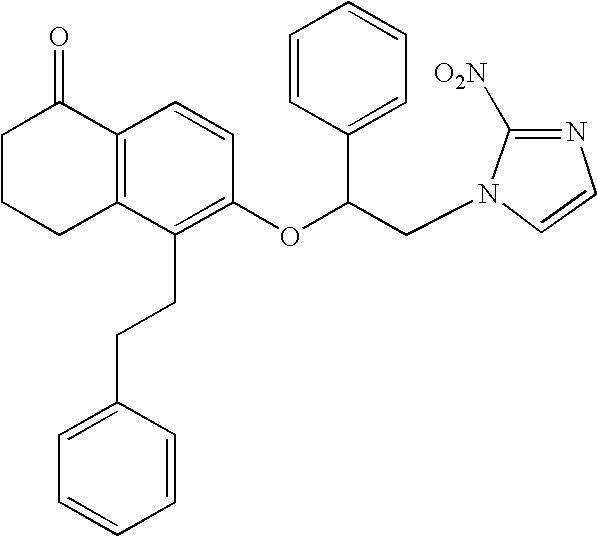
C1C2=C(C(=O)CC1)C=CC(OC(CN1C=CN=C1[O2N])C1=CC=CC=C1)=C2CCC1=CC=CC=C1
